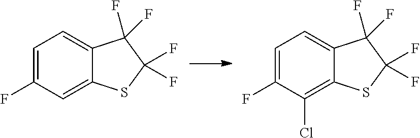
C1=C(F)C=C2C(=C1)C(F)(F)C(F)(F)S2.C1=C(F)C(Cl)=C2C(=C1)C(F)(F)C(F)(F)S2
